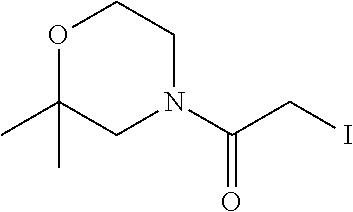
O1C(C)(C)CN(C(CI)=O)CC1
